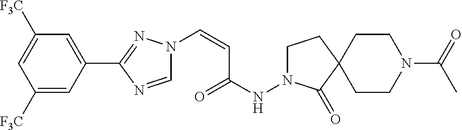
N1(C=CC(NN2CCC3(C2=O)CCN(C(=O)C)CC3)=O)C=NC(C2=CC([F3C])=CC([F3C])=C2)=N1
